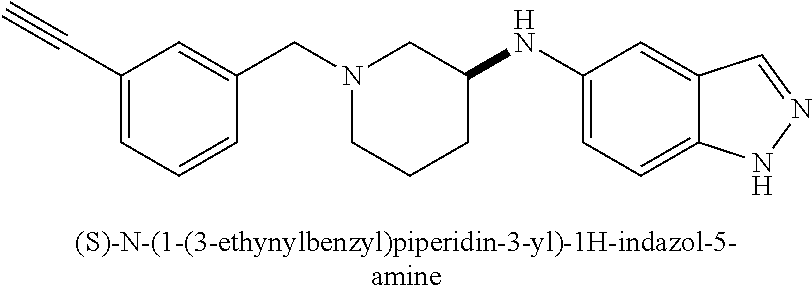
N1(CC2=CC(C#C)=CC=C2)CCCC(NC2=CC=C3C(=C2)C=NN3)C1
